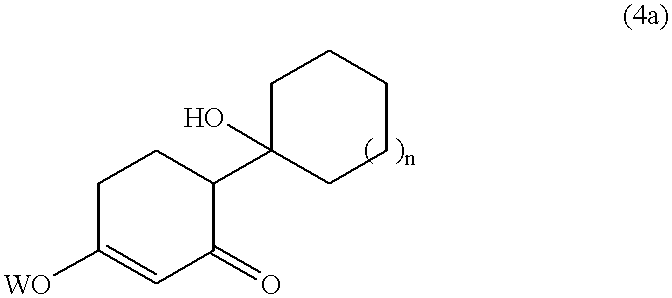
C1C([WO])=CC(=O)C(C2(O)CCCCC2)C1
